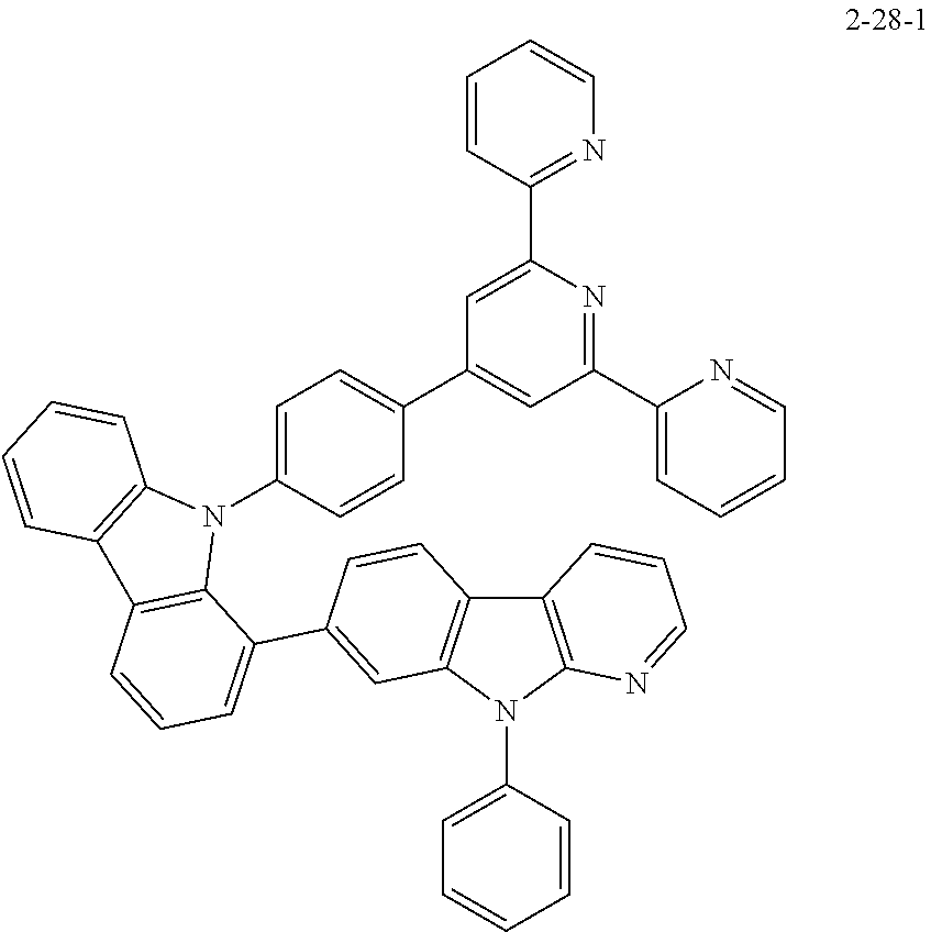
C1=C(C2=NC=CC=C2)N=C(C2=CC=CC=N2)C=C1C1=CC=C(N2C3=C(C4=C2C(C2=CC5=C(C=C2)C2=C(N5C5=CC=CC=C5)N=CC=C2)=CC=C4)C=CC=C3)C=C1
